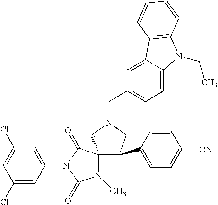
C1(Cl)=CC(N2C(=O)N(C)C3(C2=O)C(C2=CC=C([CN])C=C2)CN(CC2=CC=C4C(=C2)C2=C(N4CC)C=CC=C2)C3)=CC(Cl)=C1
